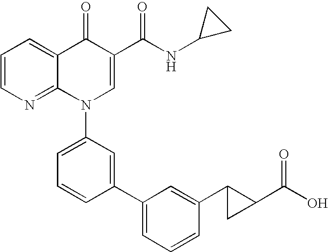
C1=CN=C2C(=C1)C(=O)C(C(NC1CC1)=O)=CN2C1=CC=CC(C2=CC=CC(C3CC3C(O)=O)=C2)=C1
